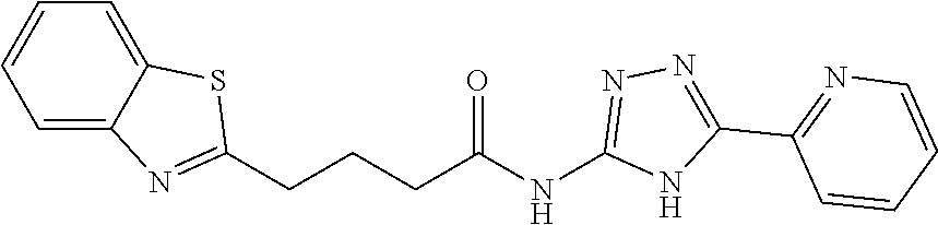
C1=C2C(=CC=C1)SC(CCCC(NC1=NN=C(C3=NC=CC=C3)N1)=O)=N2
